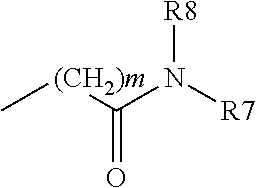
C[(CH2)m]C(N([R7])[R8])=O
